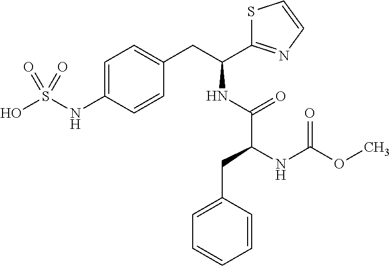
C1=C(NS(O)(=O)=O)C=CC(CC(C2=NC=CS2)NC(C(CC2=CC=CC=C2)NC(OC)=O)=O)=C1
